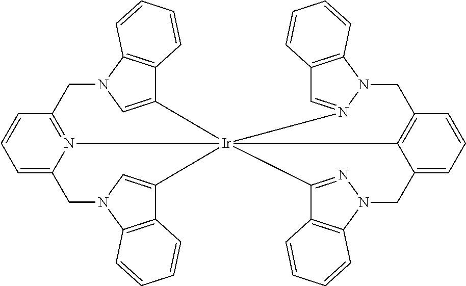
C1=C2N3=C(C=C1)CN1C=C(C4=C1C=CC=C4)[Ir]314(C3=CN(C2)C2=C3C=CC=C2)C2=C(C=CC=C2CN2C3=C(C1=N2)C=CC=C3)CN1N4=CC2=C1C=CC=C2
